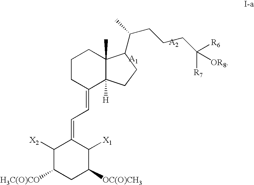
C1CC(=CC=C2C([X2])C([H3C(O)CO])CC([OC(O)CH3])C2[X1])C2([H])C(C)(C1)C(C(CCCC([R6])([R7])[OR8])C)CC2
